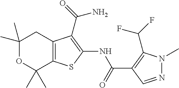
C1(C)(C)OC(C)(C)C2=C(C1)C(C(N)=O)=C(NC(=O)C1=C(C(F)F)N(C)N=C1)S2
